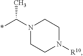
N1(C(*)C)CCN([R10])CC1
